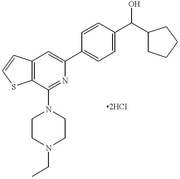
C12=C(C=C(C3=CC=C(C(O)C4CCCC4)C=C3)N=C1N1CCN(CC)CC1)C=CS2
